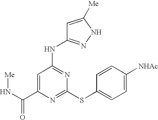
C1(C(N[Me])=O)=CC(NC2=NNC([Me])=C2)=NC(SC2=CC=C([NHAc])C=C2)=N1
